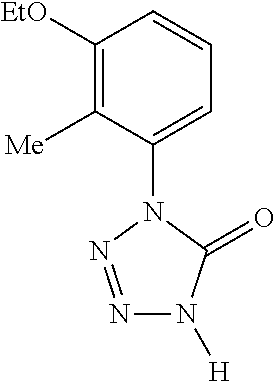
C1([EtO])=C([Me])C(N2C(=O)N([H])N=N2)=CC=C1
